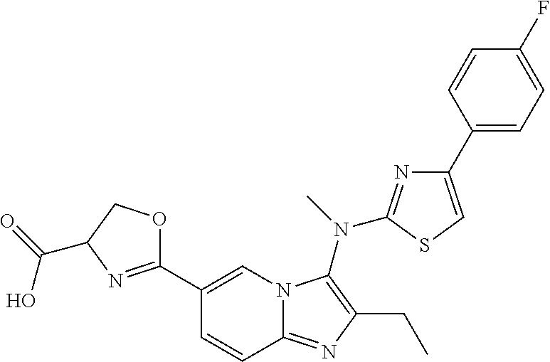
C1(C2=NC(C(=O)O)CO2)=CN2C(=NC(CC)=C2N(C)C2=NC(C3=CC=C(F)C=C3)=CS2)C=C1
